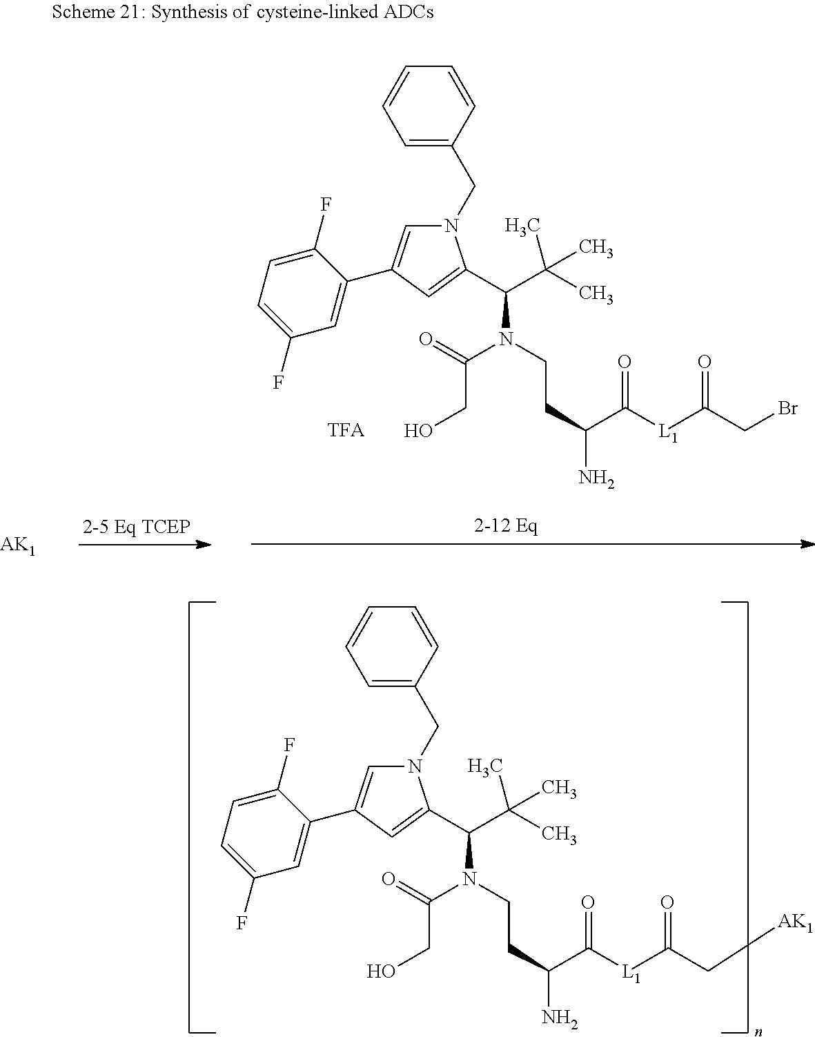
C1=C(CN2C=C(C3=CC(F)=CC=C3F)C=C2C(C(C)(C)C)N(CCC(N)C([L1]C(C[AK1])=O)=O)C(=O)CO)C=CC=C1.[AK1].C1=C(CN2C=C(C3=CC(F)=CC=C3F)C=C2C(C(C)(C)C)N(CCC(N)C(=O)[L1]C(CBr)=O)C(=O)CO)C=CC=C1
